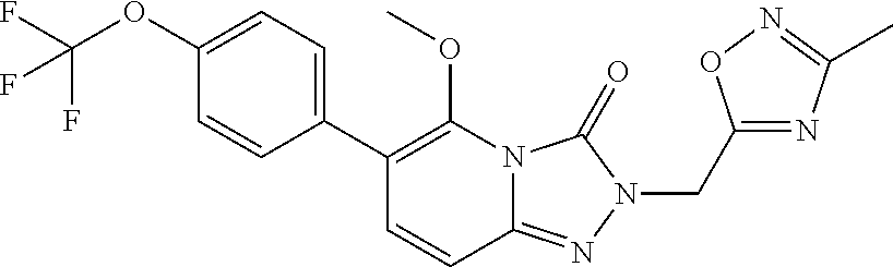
C1(C2=C(OC)N3C(=NN(CC4=NC(C)=NO4)C3=O)C=C2)=CC=C(OC(F)(F)F)C=C1
